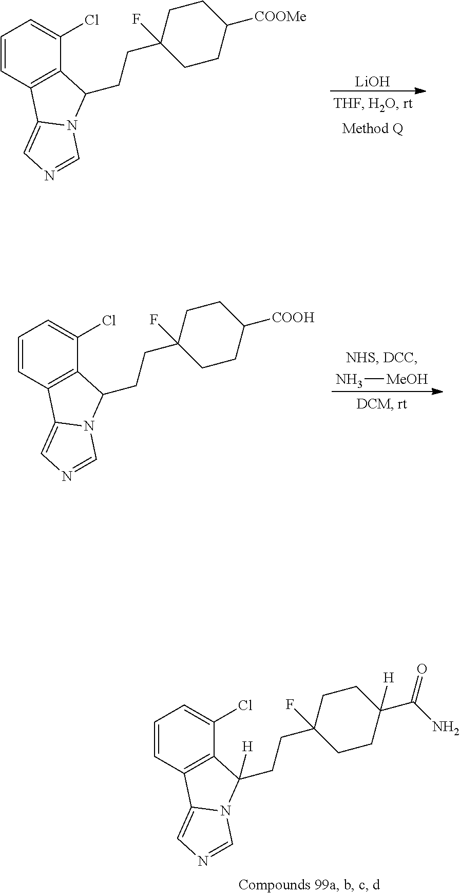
[LiOH].C1=CC2=C(C(Cl)=C1)C(CCC1(F)CCC([COOMe])CC1)N1C2=CN=C1.N[MeOH].C1=CC2=C(C(Cl)=C1)C(CCC1(F)CCC([COOH])CC1)N1C2=CN=C1.C1=CC2=C(C(Cl)=C1)C(CCC1(F)CCC(C(N)=O)([H])CC1)([H])N1C2=CN=C1
